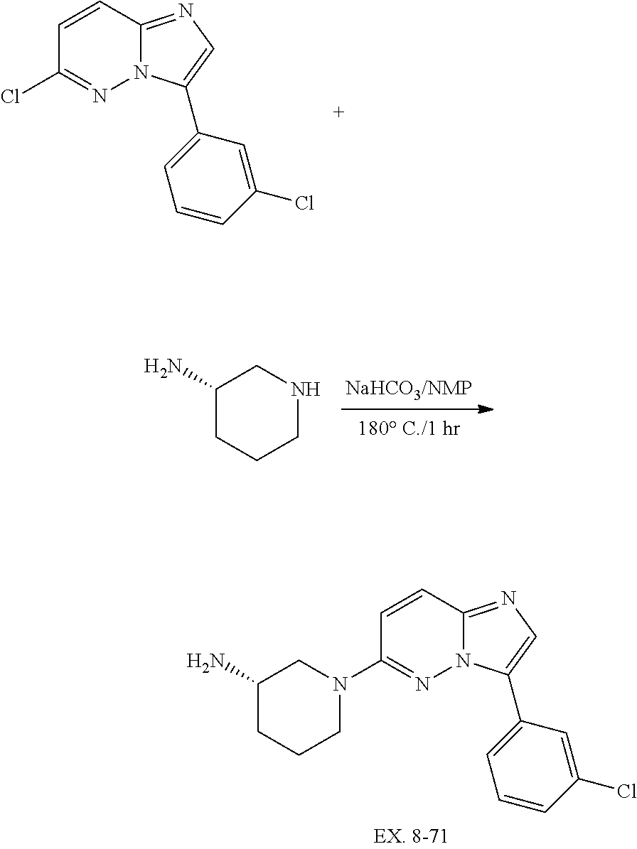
C1=CC(Cl)=NN2C1=NC=C2C1=CC=CC(Cl)=C1.C1(N)CCCNC1.C1(N)CCCN(C2=NN3C(=NC=C3C3=CC=CC(Cl)=C3)C=C2)C1
